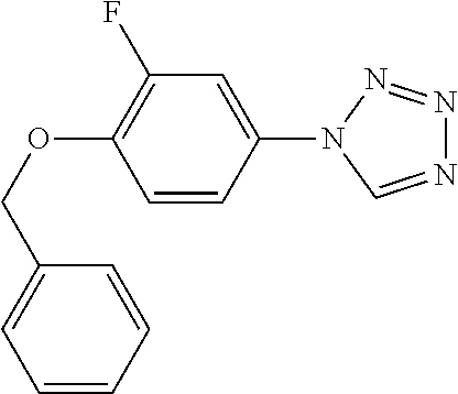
C1=CC=CC(COC2=C(F)C=C(N3N=NN=C3)C=C2)=C1
